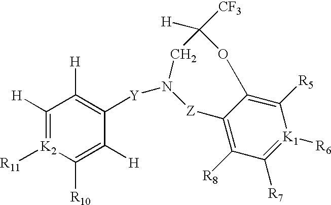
C1([H])=[K2]([R11])C([R10])=C([H])C([Y]N2CC([H])([CF3])OC3=C([R5])[K1]([R6])=C([R7])C([R8])=C3[Z]2)=C1[H]
